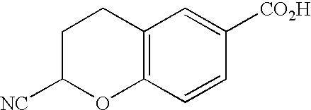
C12=C(C=CC([CO2H])=C1)OC([NC])CC2
